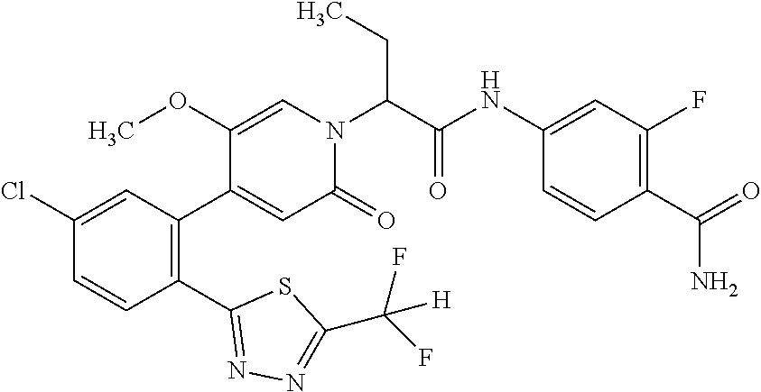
C1(Cl)=CC(C2=CC(=O)N(C(C(NC3=CC(F)=C(C(=O)N)C=C3)=O)CC)C=C2OC)=C(C2=NN=C(C([H])(F)F)S2)C=C1
